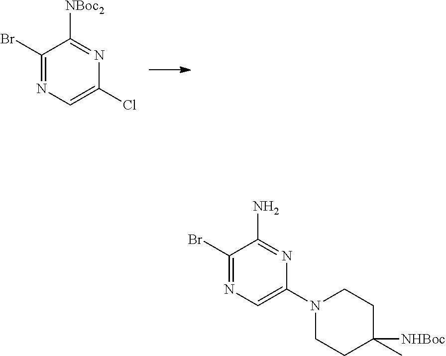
C1(Br)=NC=C(Cl)N=C1[NBoc2].C1(Br)=NC=C(N2CCC(C)([NHBoc])CC2)N=C1N
